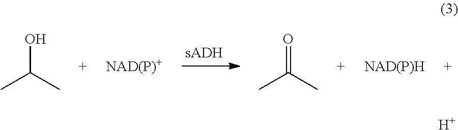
[sADH].CC(C)O.CC(C)=O.[H]
